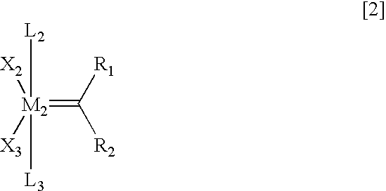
[M2]([X3])([X2])(=C([R2])[R1])([L2])[L3]
